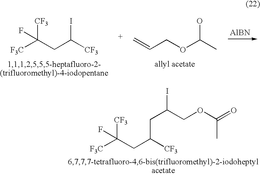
[F3C]C(CC([CF3])CC(COC(=O)C)I)([CF3])F.[F3C]C(CC([CF3])I)([CF3])F.[AlBN].C=CCOC(C)O
